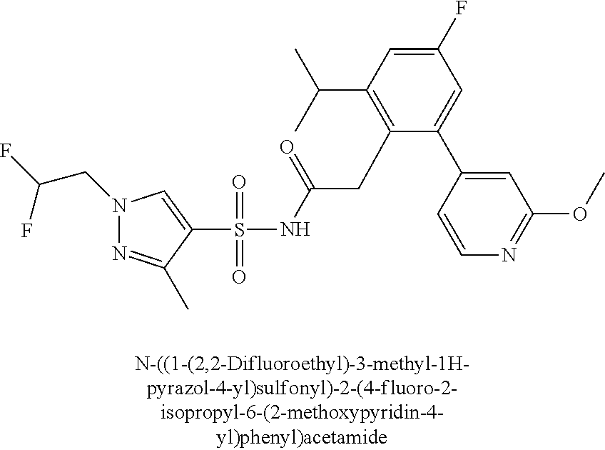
S(=O)(=O)(NC(CC1=C(C(C)C)C=C(F)C=C1C1=CC(OC)=NC=C1)=O)C1=CN(CC(F)F)N=C1C
